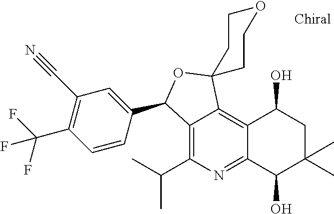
C12=C(C(C)C)N=C3C(=C1C1(OC2C2=CC(C#N)=C(C(F)(F)F)C=C2)CCOCC1)C(O)CC(C)(C)C3O
